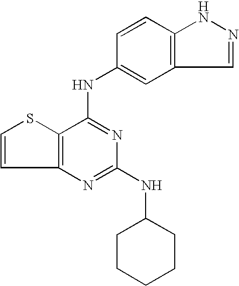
C12=C(C(NC3=CC4=C(C=C3)NN=C4)=NC(NC3CCCCC3)=N1)SC=C2
